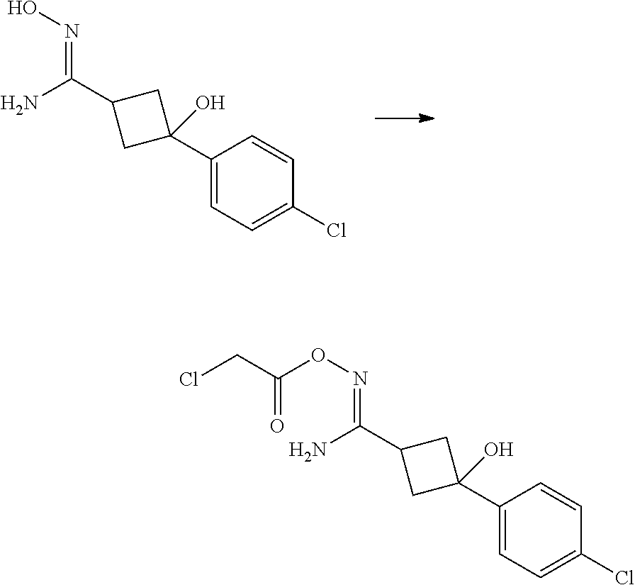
C1(C2(O)CC(C(N)=NO)C2)=CC=C(Cl)C=C1.C1(C2(O)CC(C(N)=NOC(=O)CCl)C2)=CC=C(Cl)C=C1
